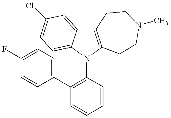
C12=C(N(C3=C(C4=CC=C(F)C=C4)C=CC=C3)C3=CC=C(Cl)C=C13)CCN(C)CC2
